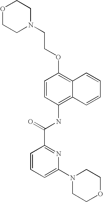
O1CCN(CCOC2=C3C(=C(NC(C4=NC(N5CCOCC5)=CC=C4)=O)C=C2)C=CC=C3)CC1
